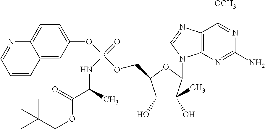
C1(O)C(C)(O)C(N2C3=C(N=C2)C([OCH3])=NC(N)=N3)OC1COP(OC1=CC=C2C(=C1)C=CC=N2)(=O)NC(C(OCC(C)(C)C)=O)C
